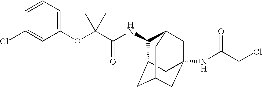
N(C(C(OC1=CC=CC(Cl)=C1)(C)C)=O)C1C2CC3CC(NC(=O)CCl)(CC1C3)C2
